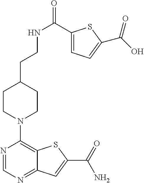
N1=CN=C2C(=C1N1CCC(CCNC(=O)C3=CC=C(C(=O)O)S3)CC1)SC(C(=O)N)=C2
